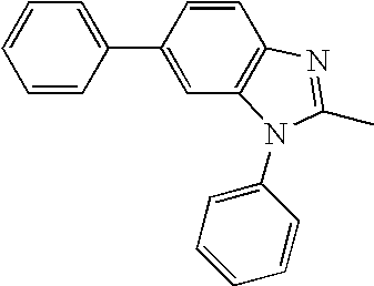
C12=C(C=CC(C3=CC=CC=C3)=C1)N=C(C)N2C1=CC=CC=C1
